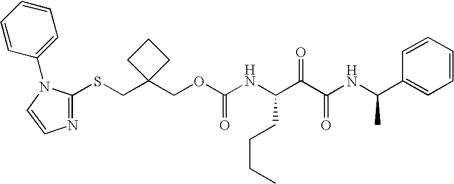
C1(COC(NC(C(C(NC(C2=CC=CC=C2)C)=O)=O)CCCC)=O)(CSC2=NC=CN2C2=CC=CC=C2)CCC1
